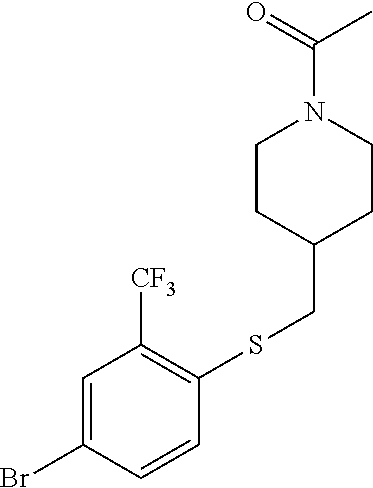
C1=C(Br)C=CC(SCC2CCN(C(=O)C)CC2)=C1[CF3]
